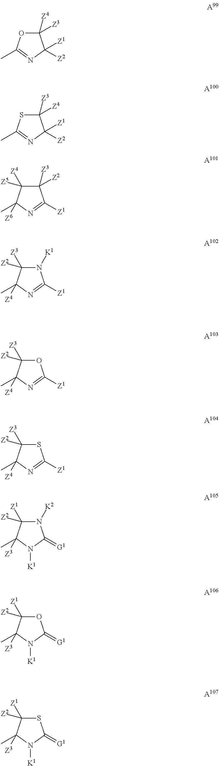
C1([Z4])([Z3])OC(C)=NC1([Z1])[Z2].C1([Z3])([Z4])SC(C)=NC1([Z1])[Z2].C1([Z3])([Z2])C([Z4])([Z5])C(C)([Z6])N=C1[Z1].O1C([Z3])([Z2])C(C)([Z4])N=C1[Z1].S1C([Z3])([Z2])C(C)([Z4])N=C1[Z1].N1([K2])C([Z1])([Z2])C(C)([Z3])N([K1])C1=[G1].O1C([Z1])([Z2])C(C)([Z3])N([K1])C1=[G1].S1C([Z1])([Z2])C(C)([Z3])N([K1])C1=[G1].N1([K1])C([Z3])([Z2])C(C)([Z4])N=C1[Z1]
